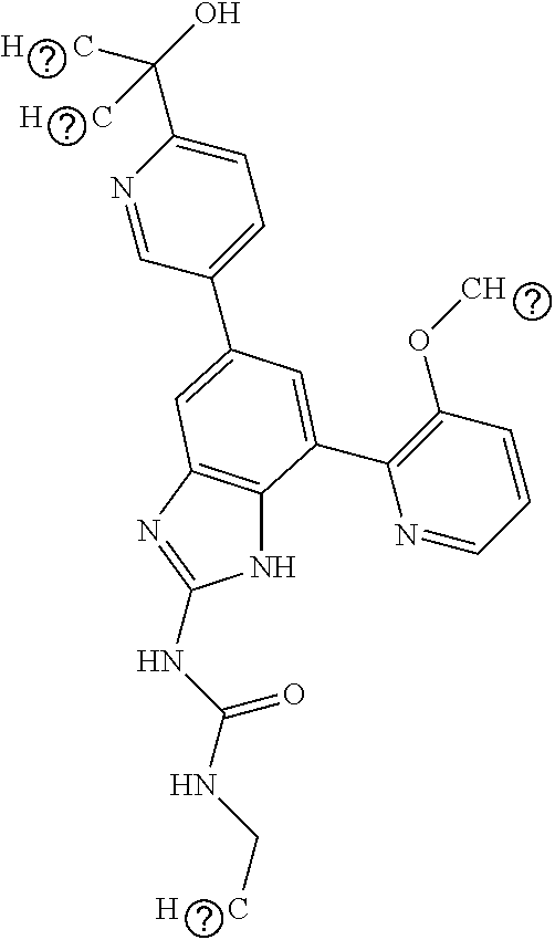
N1C2=C(N=C1NC(NC[H      C])=O)C=C(C1=CC=C(C(O)([H      C])[H      C])N=C1)C=C2C1=C(OC)C=CC=N1
